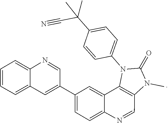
N1(C)C(=O)N(C2=CC=C(C(C#N)(C)C)C=C2)C2=C1C=NC1=CC=C(C3=CC4=CC=CC=C4N=C3)C=C21
